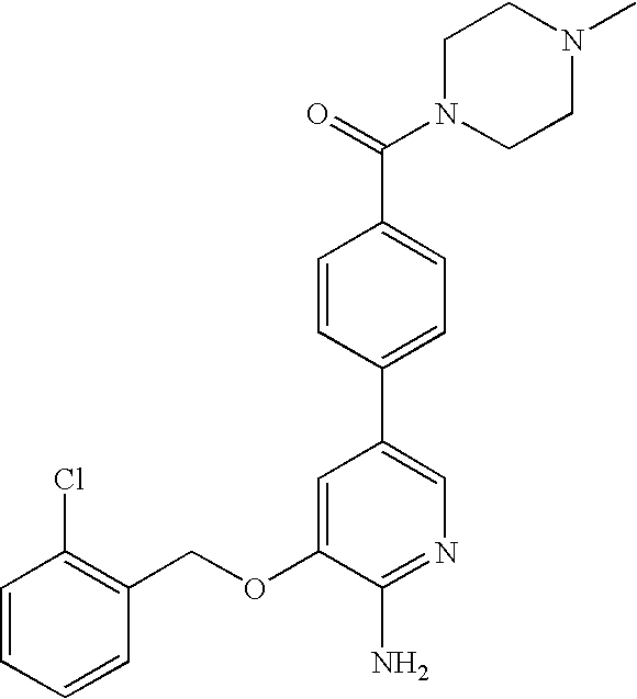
C1=CC=CC(COC2=CC(C3=CC=C(C(=O)N4CCN(C)CC4)C=C3)=CN=C2N)=C1Cl
